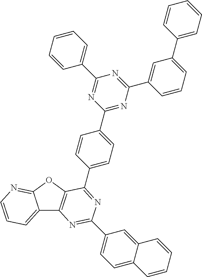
C12=CC=CN=C1OC1=C2N=C(C2=CC=C3C(=C2)C=CC=C3)N=C1C1=CC=C(C2=NC(C3=CC(C4=CC=CC=C4)=CC=C3)=NC(C3=CC=CC=C3)=N2)C=C1
